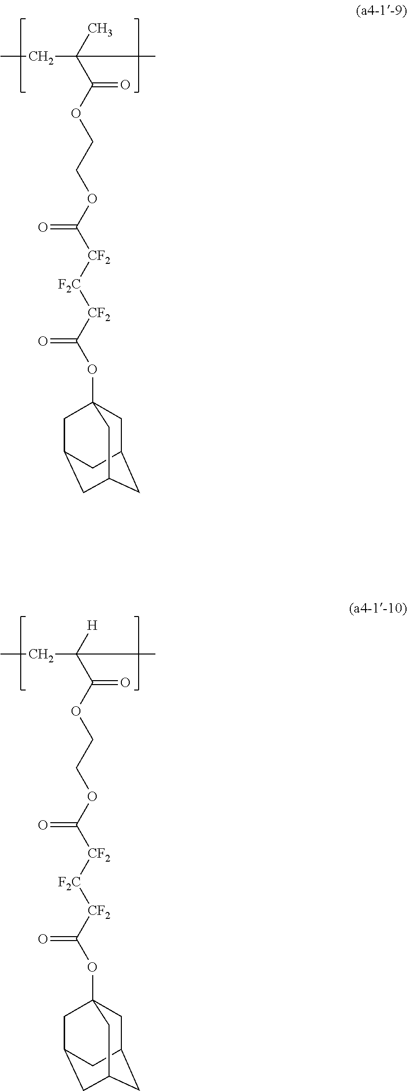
CCC(C(OCCOC([CF2][F2C][CF2]C(OC12CC3CC(CC(C1)C3)C2)=O)=O)=O)(C)C.CCC(C(OCCOC([CF2][F2C][CF2]C(OC12CC3CC(CC(C1)C3)C2)=O)=O)=O)([H])C
